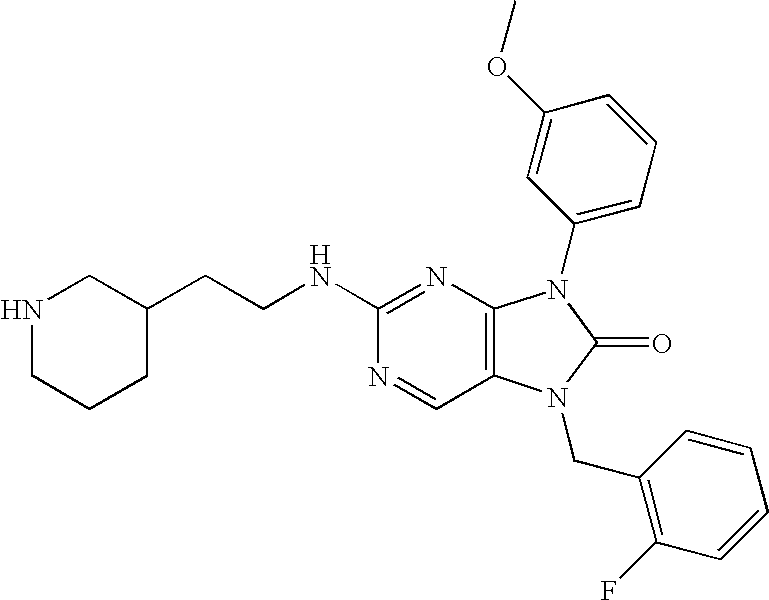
N1CCCC(CCNC2=NC3=C(C=N2)N(CC2=C(F)C=CC=C2)C(=O)N3C2=CC=CC(OC)=C2)C1
